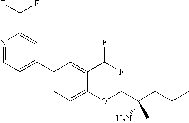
N1=CC=C(C2=CC=C(OCC(CC(C)C)(N)C)C(C(F)F)=C2)C=C1C(F)F
